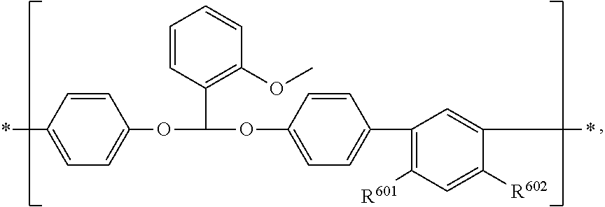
C1(OC(OC2=CC=C(C3=C([R601])C=C([R602])C(*)=C3)C=C2)C2=C(OC)C=CC=C2)=CC=C(*)C=C1
